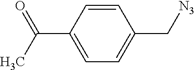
C1=CC(C(C)=O)=CC=C1C[N3]
